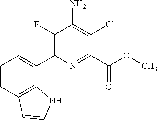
C1(F)=C(C2=CC=CC3=C2NC=C3)N=C(C(OC)=O)C(Cl)=C1N
